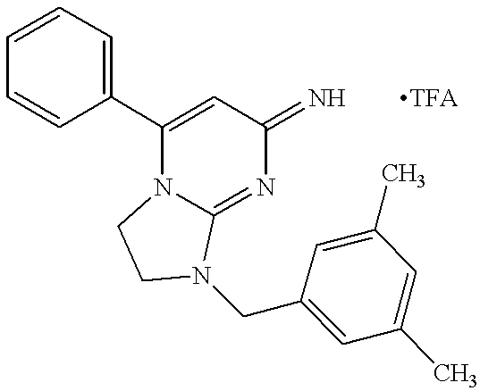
C1=CC=CC(C2=CC(=N)N=C3N2CCN3CC2=CC(C)=CC(C)=C2)=C1.[TFA]
